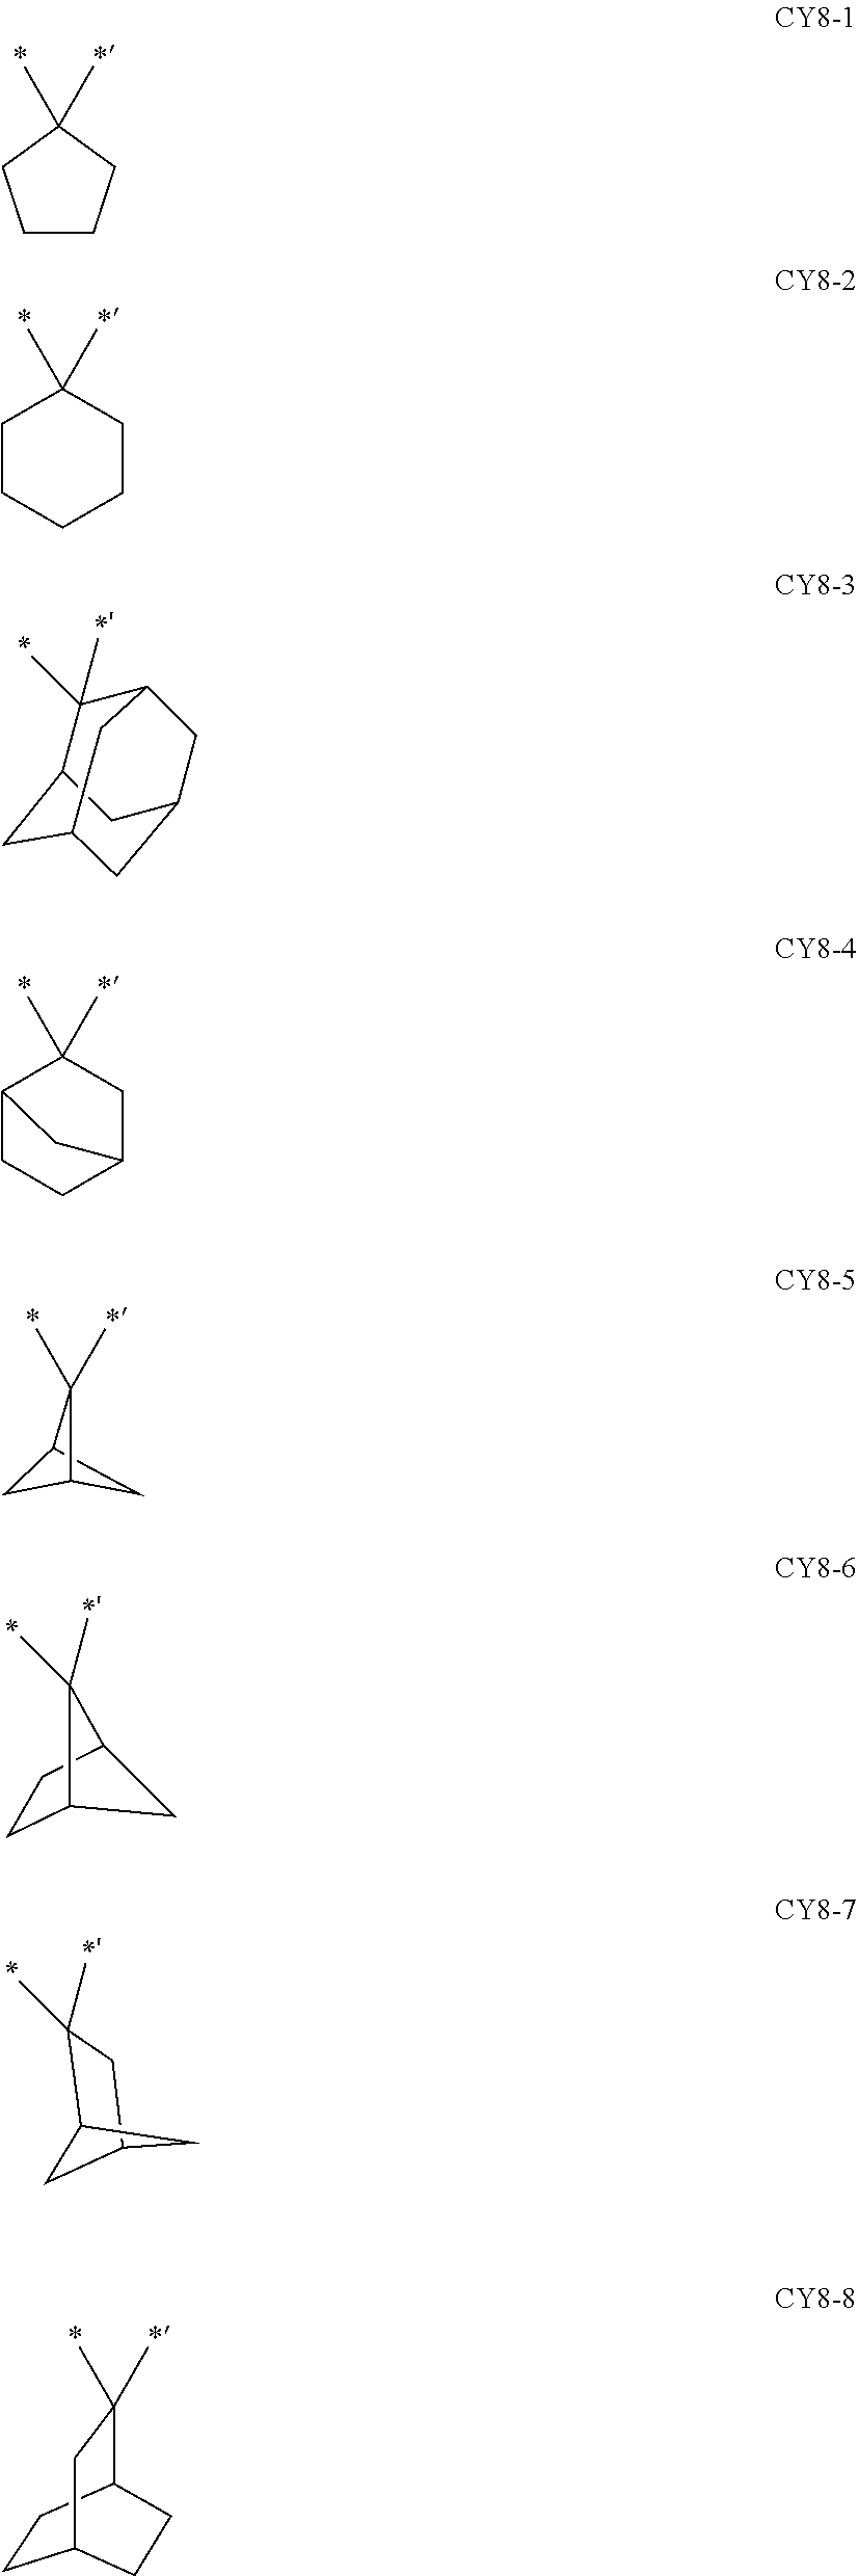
C1CCC(C)(C)C1.C1(C)(C)CCCCC1.C12CC3CC(CC(C3)C1(C)C)C2.C1(C)(C)C2CCC(C1)C2.C1C2CC1C2(C)C.C12CCC(C1)C2(C)C.C12CC(C)(C)C(C1)C2.C1CC2CCC1CC2(C)C
